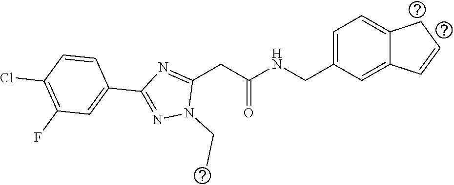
C(NC(CC1=NC(C2=CC(F)=C(Cl)C=C2)=NN1CC)=O)C1=CC=C2C(=C1)C=CC2
